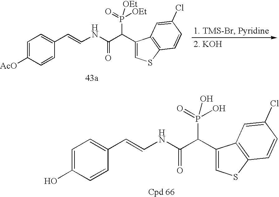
C1=C([AcO])C=CC(C=CNC(C(P([OEt])(=O)[OEt])C2=CSC3=C2C=C(Cl)C=C3)=O)=C1.C1=C(O)C=CC(C=CNC(C(P(O)(=O)O)C2=CSC3=C2C=C(Cl)C=C3)=O)=C1
